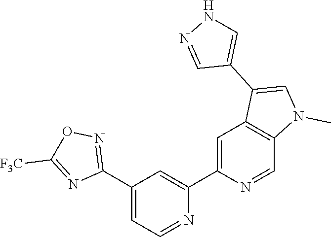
N1=CC=C(C2=NOC([F3C])=N2)C=C1C1=CC2=C(C=N1)N(C)C=C2C1=CNN=C1
